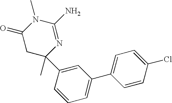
C1C(C2=CC(C3=CC=C(Cl)C=C3)=CC=C2)(C)N=C(N)N(C)C1=O
